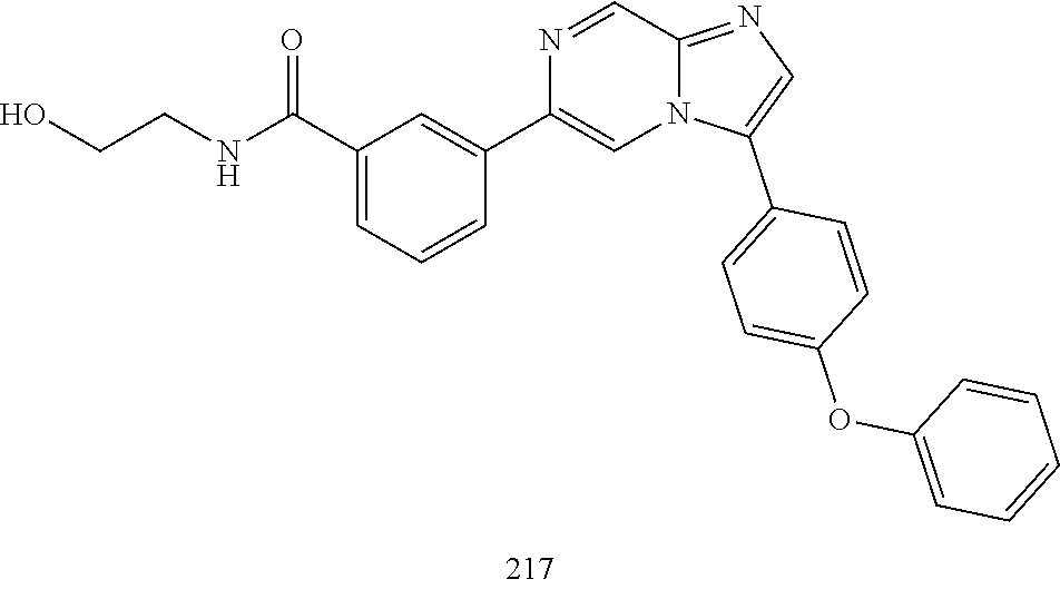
C1(C(NCCO)=O)=CC=CC(C2=CN3C(=NC=C3C3=CC=C(OC4=CC=CC=C4)C=C3)C=N2)=C1
